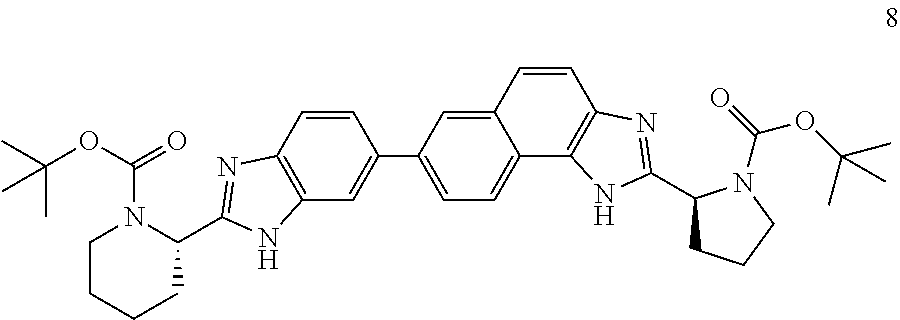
C12=C(C=CC(C3=CC=C4C(=C3)C=CC3=C4NC(C4CCCN4C(=O)OC(C)(C)C)=N3)=C1)N=C(C1N(C(=O)OC(C)(C)C)CCCC1)N2
